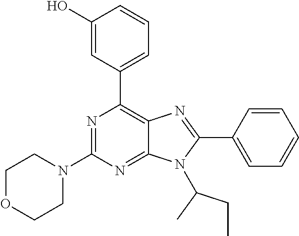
N1=C(N2CCOCC2)N=C2C(=C1C1=CC=CC(O)=C1)N=C(C1=CC=CC=C1)N2C(CC)C
